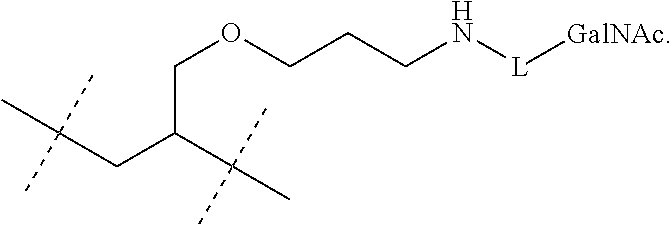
CC(CC(C(C)(C)C)COCCCN[L][GalNAc])(C)C
